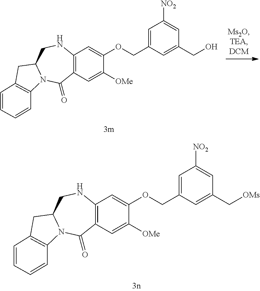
C(C1=CC([NO2])=CC(CO)=C1)OC1=CC2=C(C=C1[OMe])C(=O)N1C(CN2)CC2=C1C=CC=C2.C(C1=CC([NO2])=CC(C[OMs])=C1)OC1=CC2=C(C=C1[OMe])C(=O)N1C(CN2)CC2=C1C=CC=C2
